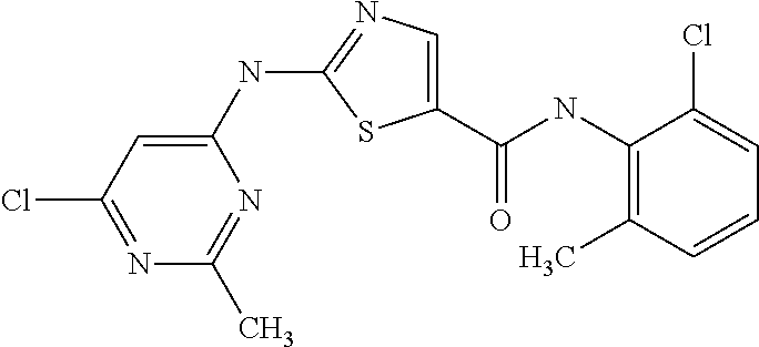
C1(NC2=NC=C(C(NC3=C(C)C=CC=C3Cl)=O)S2)=CC(Cl)=NC(C)=N1
